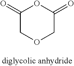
C1(=O)COCC(=O)O1
